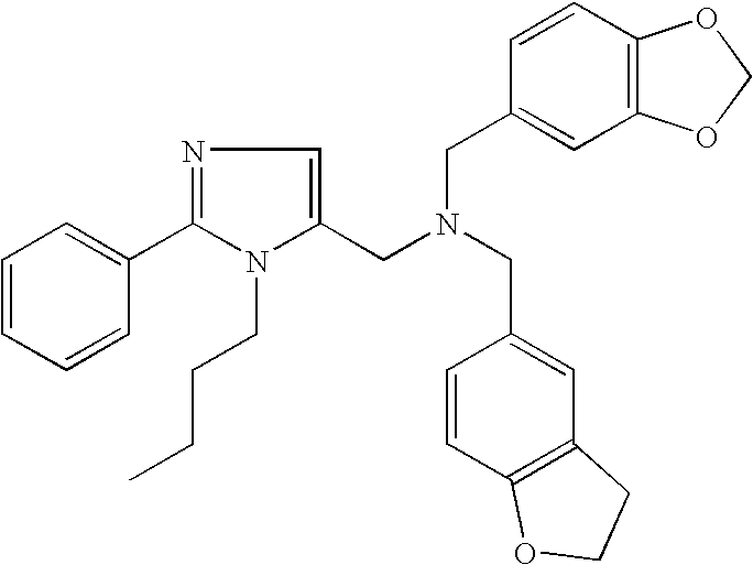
C1=CC=CC(C2=NC=C(CN(CC3=CC4=C(C=C3)OCO4)CC3=CC4=C(C=C3)OCC4)N2CCCC)=C1
